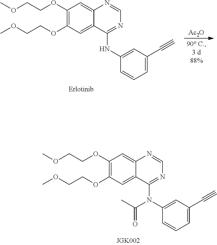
C1=NC2=CC(OCCOC)=C(OCCOC)C=C2C(N(C2=CC(C#C)=CC=C2)C(C)=O)=N1.C1=NC2=CC(OCCOC)=C(OCCOC)C=C2C(NC2=CC(C#C)=CC=C2)=N1.[Ac2O]
